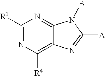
C1([R1])=NC([R4])=C2C(=N1)N(B)C([A])=N2
